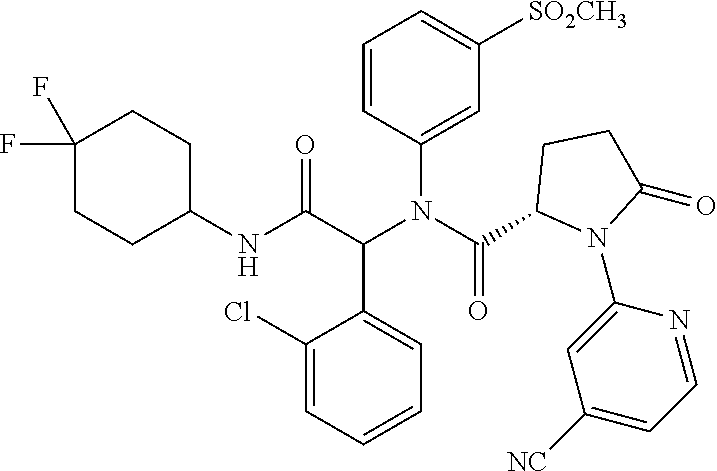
C1=CC(N(C(=O)C2N(C3=CC([NC])=CC=N3)C(=O)CC2)C(C(NC2CCC(F)(F)CC2)=O)C2=CC=CC=C2Cl)=CC([SO2CH3])=C1
